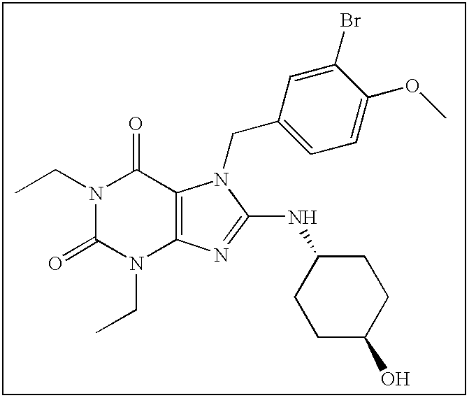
CCN1C(=O)N(CC)C2=C(C1=O)N(CC1=CC=C(OC)C(Br)=C1)C(NC1CCC(O)CC1)=N2
